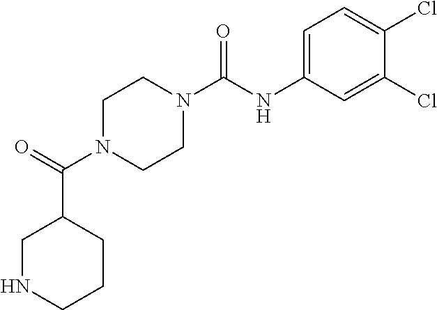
C1=C(NC(N2CCN(C(=O)C3CNCCC3)CC2)=O)C=C(Cl)C(Cl)=C1
